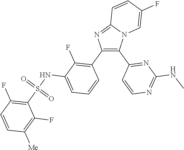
C12=NC(C3=C(F)C(NS(C4=C(F)C=CC([Me])=C4F)(=O)=O)=CC=C3)=C(C3=NC(NC)=NC=C3)N1C=C(F)C=C2
